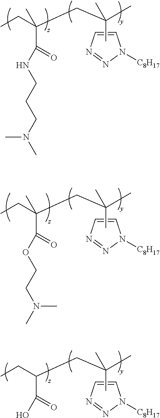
C1=CN=NN1[C8H17].C(C)(CC(C(=O)O)CC)(C)C.C1=CN=NN1[C8H17].C(C)(CC(C(=O)NCCCN(C)C)(CC)C)(C)C.C1=CN=NN1[C8H17].C(C)(CC(C(=O)OCCN(C)C)(CC)C)(C)C
